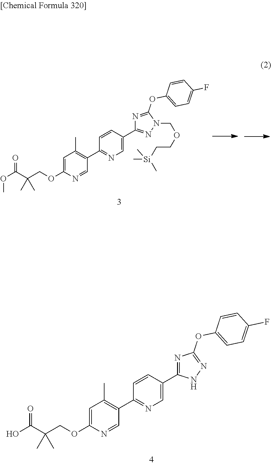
OC(C(COC1=CC(C)=C(C2=NC=C(C3=NC(OC4=CC=C(F)C=C4)=NN3)C=C2)C=N1)(C)C)=O.O(C(C(COC1=CC(C)=C(C2=NC=C(C3=NN(COCC[Si](C)(C)C)C(OC4=CC=C(F)C=C4)=N3)C=C2)C=N1)(C)C)=O)C
